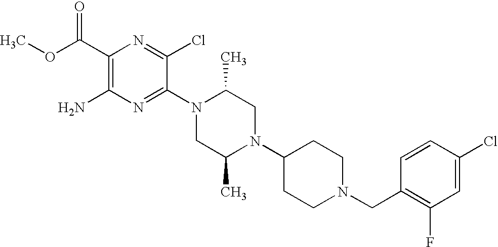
C1(C(OC)=O)=C(N)N=C(N2CC(C)N(C3CCN(CC4=C(F)C=C(Cl)C=C4)CC3)CC2C)C(Cl)=N1
